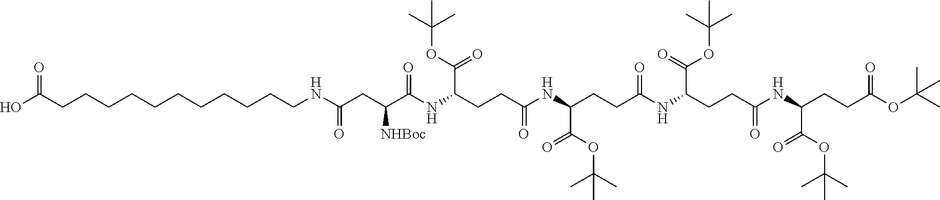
OC(CCCCCCCCCCCNC(CC(C(NC(CCC(NC(CCC(NC(CCC(NC(CCC(OC(C)(C)C)=O)C(OC(C)(C)C)=O)=O)C(=O)OC(C)(C)C)=O)C(OC(C)(C)C)=O)=O)C(OC(C)(C)C)=O)=O)[NHBoc])=O)=O
